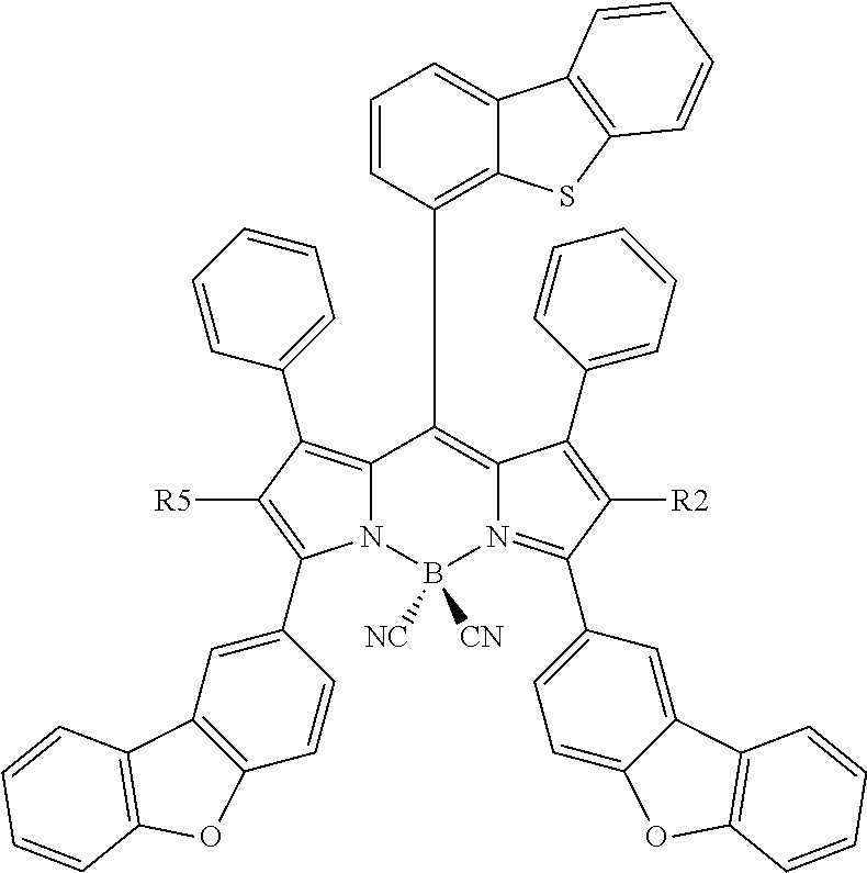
N12C(=C(C3=CC=CC=C3)C([R5])=C1C1=CC3=C(C=C1)OC1=C3C=CC=C1)C(C1=C3C(=CC=C1)C1=C(S3)C=CC=C1)=C1N(=C(C3=CC=C4C(=C3)C3=C(O4)C=CC=C3)C([R2])=C1C1=CC=CC=C1)B2([NC])[CN]
